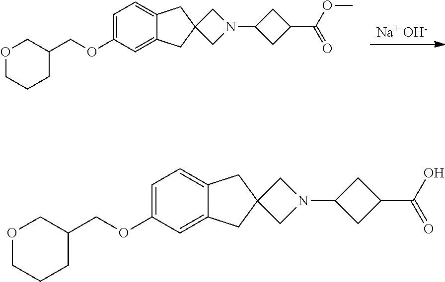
[Na+ OH-].C1(OCC2COCCC2)=CC=C2C(=C1)CC1(C2)CN(C2CC(C(OC)=O)C2)C1.C1(OCC2COCCC2)=CC=C2C(=C1)CC1(C2)CN(C2CC(C(O)=O)C2)C1
